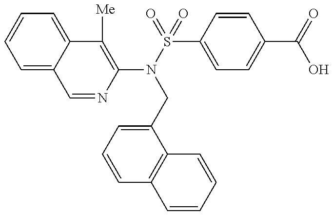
C1=NC(N(S(=O)(=O)C2=CC=C(C(=O)O)C=C2)CC2=CC=CC3=C2C=CC=C3)=C([Me])C2=CC=CC=C12
